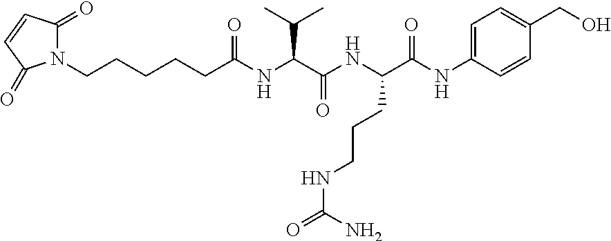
N1(CCCCCC(NC(C(NC(C(NC2=CC=C(CO)C=C2)=O)CCCNC(=O)N)=O)C(C)C)=O)C(=O)C=CC1=O
